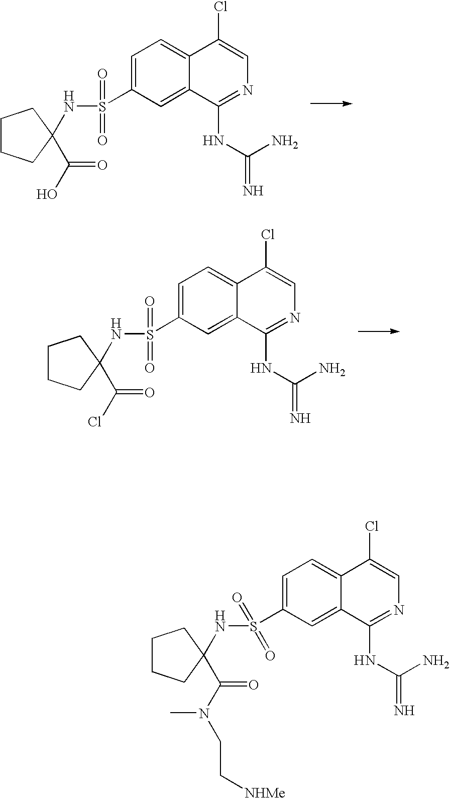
C1CCC(NS(C2=CC=C3C(=C2)C(NC(=N)N)=NC=C3Cl)(=O)=O)(C(O)=O)C1.C1CCC(NS(C2=CC=C3C(=C2)C(NC(=N)N)=NC=C3Cl)(=O)=O)(C(Cl)=O)C1.C1CCC(NS(C2=CC=C3C(=C2)C(NC(=N)N)=NC=C3Cl)(=O)=O)(C(N(CC[NHMe])C)=O)C1
